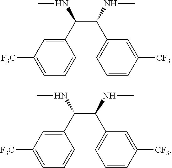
C1(C(C(C2=CC=CC([CF3])=C2)NC)NC)=CC([F3C])=CC=C1.C1(C(C(C2=CC=CC([CF3])=C2)NC)NC)=CC([F3C])=CC=C1
